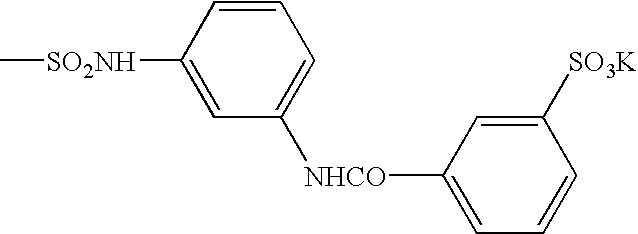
C1=CC([SO2NH]C)=CC([NHCO]C2=CC=CC([SO3K])=C2)=C1
